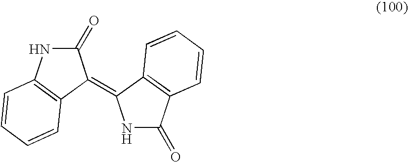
C1(=O)NC2=C(C1=C1NC(=O)C3=C1C=CC=C3)C=CC=C2
